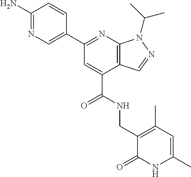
C1(C2=NC3=C(C(C(=O)NCC4=C(C)C=C(C)NC4=O)=C2)C=NN3C(C)C)=CN=C(N)C=C1
